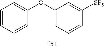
C1=CC=CC(OC2=CC=CC([SF5])=C2)=C1
